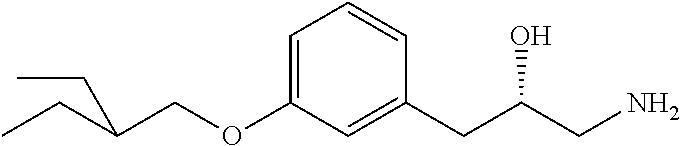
C(OC1=CC=CC(CC(CN)O)=C1)C(CC)CC
